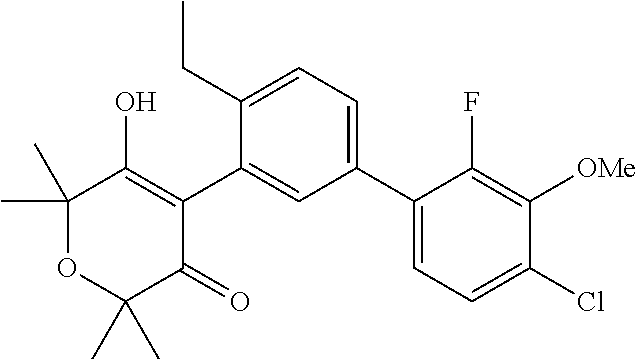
C1(C2=CC=C(CC)C(C3=C(O)C(C)(C)OC(C)(C)C3=O)=C2)=CC=C(Cl)C([OMe])=C1F
